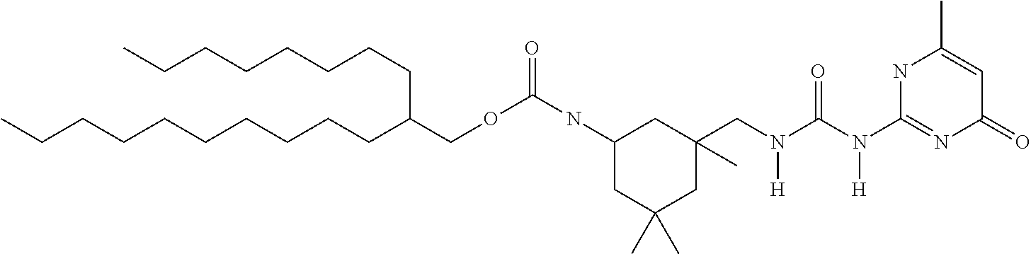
N(C(N(CC1(C)CC(NC(OCC(CCCCCCCC)CCCCCCCCCC)=O)CC(C)(C)C1)[H])=O)([H])C1=NC(=O)C=C(C)N1
